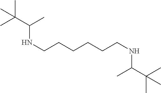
CC(C(C)NCCCCCCNC(C(C)(C)C)C)(C)C
